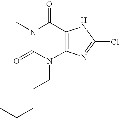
N1(C)C(=O)N(CCCCC)C2=C(C1=O)NC(Cl)=N2
